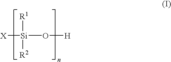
[X][Si](O[H])([R1])[R2]
